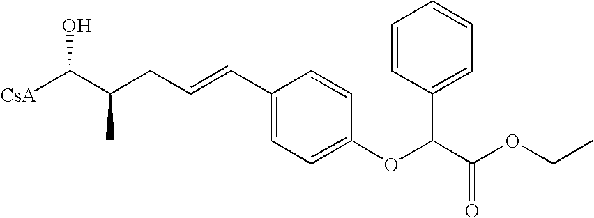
[CsA]C(C(CC=CC1=CC=C(OC(C2=CC=CC=C2)C(OCC)=O)C=C1)C)O
